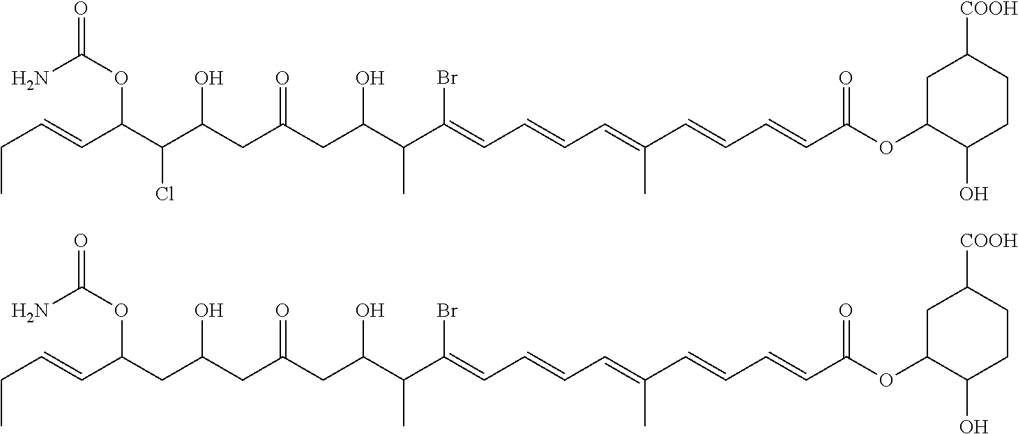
C(C=CC(C(C(CC(CC(C(C(=CC=CC=C(C=CC=CC(OC1C(O)CCC([COOH])C1)=O)C)Br)C)O)=O)O)Cl)OC(=O)N)C.C(C=CC(CC(CC(CC(C(C(=CC=CC=C(C=CC=CC(OC1C(O)CCC([COOH])C1)=O)C)Br)C)O)=O)O)OC(=O)N)C
